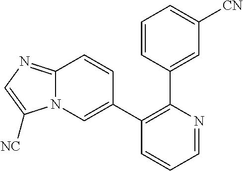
C1=NC(C2=CC([CN])=CC=C2)=C(C2=CN3C(=NC=C3[NC])C=C2)C=C1
